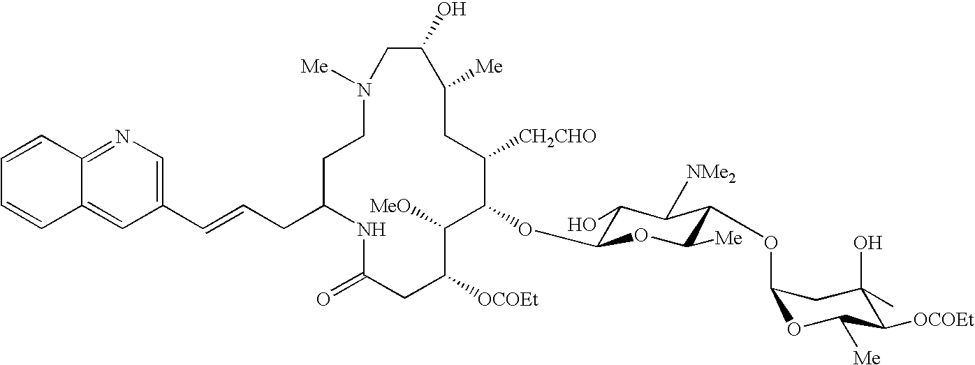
N1([Me])CCC(CC=CC2=CN=C3C(=C2)C=CC=C3)NC(=O)CC([OCOEt])C([MeO])C(OC2C(O)C([NMe2])C(OC3OC([Me])C([OCOEt])C(O)(C)C3)C([Me])O2)C([CH2CHO])CC([Me])C(O)C1
